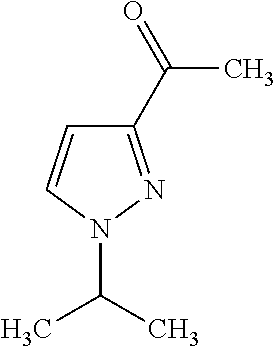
C1=CN(C(C)C)N=C1C(=O)C
